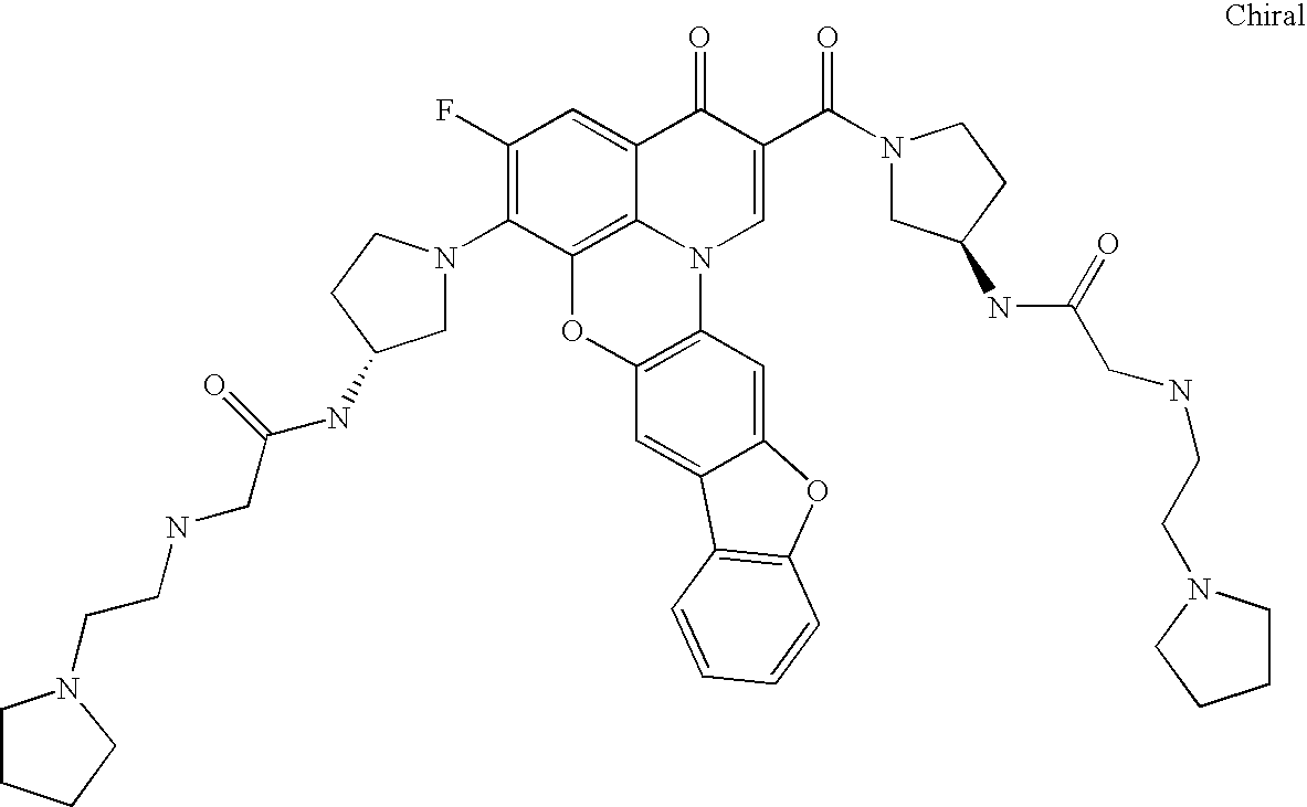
C12=C3C(=CC(F)=C1N1CC(NC(CNCCN4CCCC4)=O)CC1)C(=O)C(C(=O)N1CC(NC(CNCCN4CCCC4)=O)CC1)=CN3C1=C(O2)C=C2C(=C1)OC1=C2C=CC=C1
